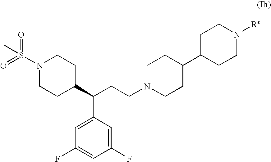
N1(S(C)(=O)=O)CCC(C(CCN2CCC(C3CCN([Re])CC3)CC2)C2=CC(F)=CC(F)=C2)CC1
